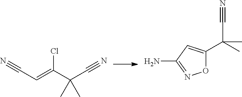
C(C=C(C(C#N)(C)C)Cl)#N.O1C(C(C#N)(C)C)=CC(N)=N1
